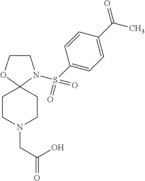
C1COC2(N1S(=O)(=O)C1=CC=C(C(=O)C)C=C1)CCN(CC(=O)O)CC2
